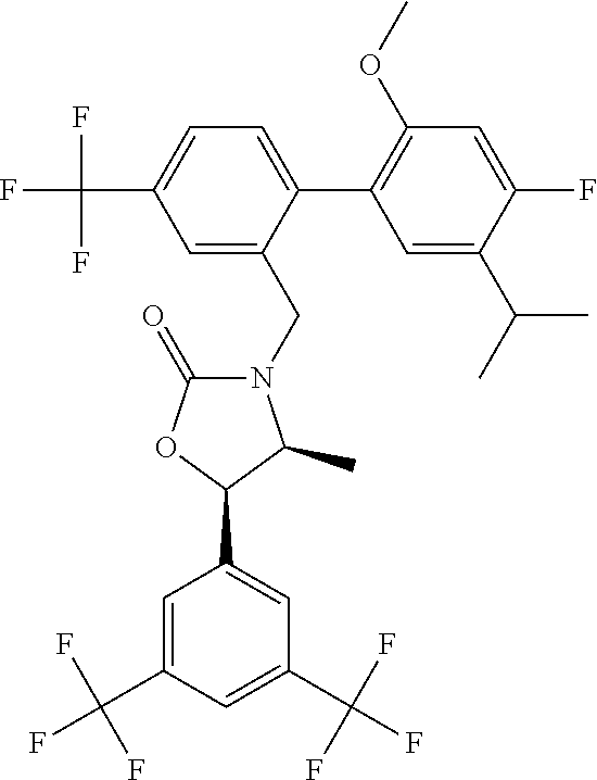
C1=C(C(F)(F)F)C=C(C(F)(F)F)C=C1C1C(C)N(CC2=CC(C(F)(F)F)=CC=C2C2=C(OC)C=C(F)C(C(C)C)=C2)C(=O)O1
